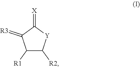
C1([R1])C([R2])[Y]C(=[X])C1=[R3]
